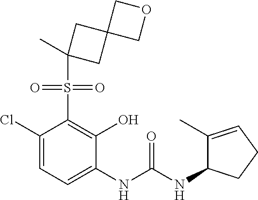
C1(Cl)=CC=C(NC(NC2C(C)=CCC2)=O)C(O)=C1S(=O)(=O)C1(C)CC2(C1)COC2
